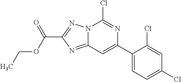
N12C(=NC(C(OCC)=O)=N1)C=C(C1=CC=C(Cl)C=C1Cl)N=C2Cl
